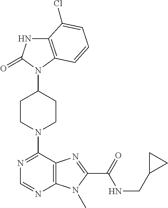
C12=C(C=CC=C1Cl)N(C1CCN(C3=NC=NC4=C3N=C(C(=O)NCC3CC3)N4C)CC1)C(=O)N2
